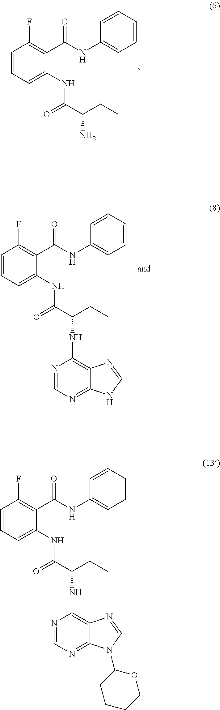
C1=CC=C(NC(=O)C(N)CC)C(C(NC2=CC=CC=C2)=O)=C1F.C1=CC=C(NC(=O)C(NC2=C3C(=NC=N2)NC=N3)CC)C(C(NC2=CC=CC=C2)=O)=C1F.C1=CC=C(NC(=O)C(NC2=C3C(=NC=N2)N(C2OCCCC2)C=N3)CC)C(C(NC2=CC=CC=C2)=O)=C1F
